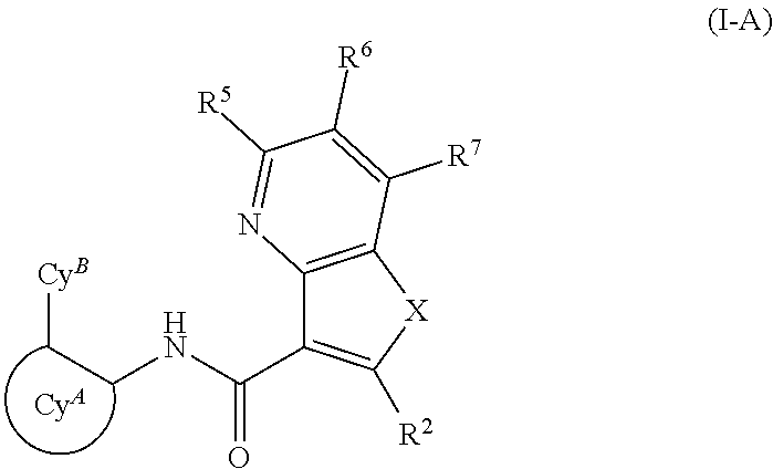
[CyB]CCNC(C1=C([R2])[X]C2=C1N=C([R5])C([R6])=C2[R7])=O.[CyA]
